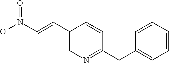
C1(C=C[N+]([O-])=O)=CN=C(CC2=CC=CC=C2)C=C1
